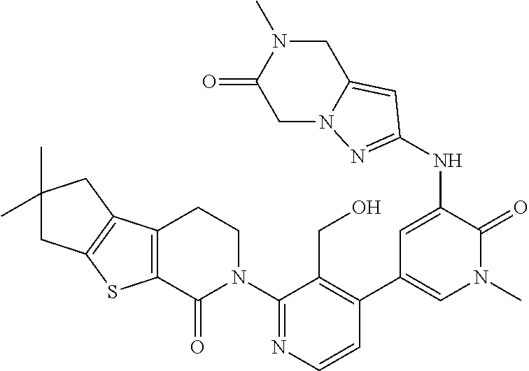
C1=CN=C(N2CCC3=C(C2=O)SC2=C3CC(C)(C)C2)C(CO)=C1C1=CN(C)C(=O)C(NC2=NN3CC(=O)N(C)CC3=C2)=C1
